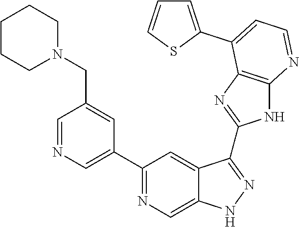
C1=NC=C(C2=NC=C3C(=C2)C(C2=NC4=C(N2)N=CC=C4C2=CC=CS2)=NN3)C=C1CN1CCCCC1
